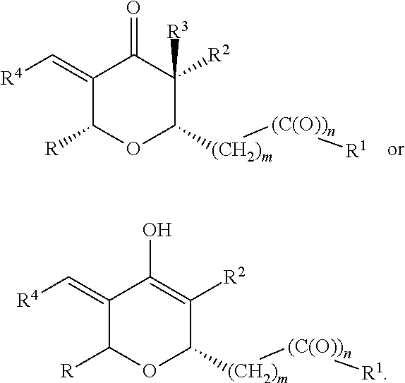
OC1=C([R2])C([(CH2)m][(C(O))n][R1])OC([R])C1=C[R4].O=C1C([R2])([R3])C([(CH2)m][(C(O))n][R1])OC([R])C1=C[R4]
